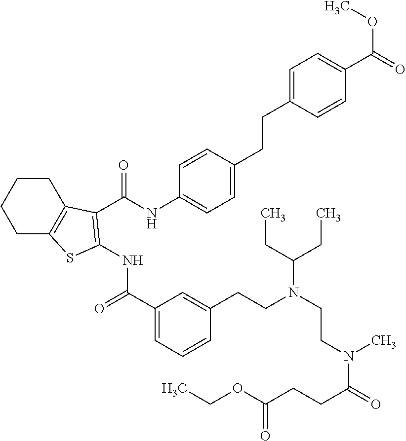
C1(C(=O)NC2=C(C(=O)NC3=CC=C(CCC4=CC=C(C(OC)=O)C=C4)C=C3)C3=C(CCCC3)S2)=CC=CC(CCN(CCN(C(=O)CCC(OCC)=O)C)C(CC)CC)=C1
